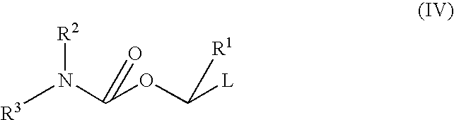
[R3]N([R2])C(=O)OC([R1])[L]
